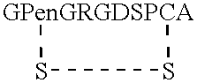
[GPenGRGDSPCA]1SS1
